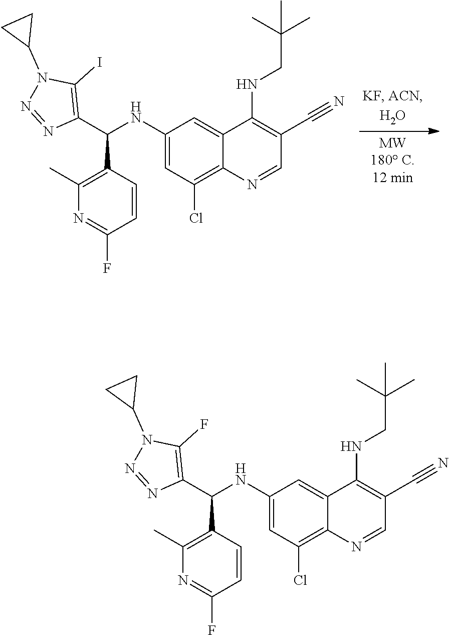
C1(C(C2=C(I)N(C3CC3)N=N2)NC2=CC(Cl)=C3C(=C2)C(NCC(C)(C)C)=C(C#N)C=N3)=C(C)N=C(F)C=C1.C1(C(C2=C(F)N(C3CC3)N=N2)NC2=CC(Cl)=C3C(=C2)C(NCC(C)(C)C)=C(C#N)C=N3)=C(C)N=C(F)C=C1
